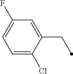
C1(F)=CC=C(Cl)C(CC)=C1
